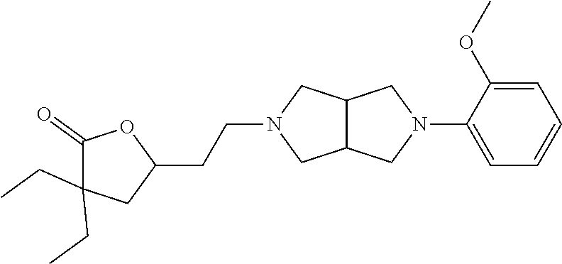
C1=C(OC)C(N2CC3C(C2)CN(CCC2OC(=O)C(CC)(CC)C2)C3)=CC=C1
